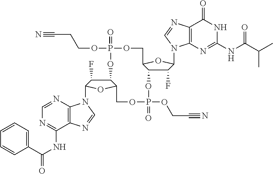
O=P1(OCCC#N)OCC2C(C(F)C(N3C4=C(C(=O)NC(NC(C(C)C)=O)=N4)N=C3)O2)OP(=O)(OCC#N)OCC2C(C(F)C(N3C4=C(C(NC(C5=CC=CC=C5)=O)=NC=N4)N=C3)O2)O1
